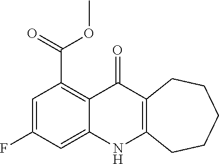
C1=C(F)C=C2C(=C1C(=O)OC)C(=O)C1=C(N2)CCCCC1
